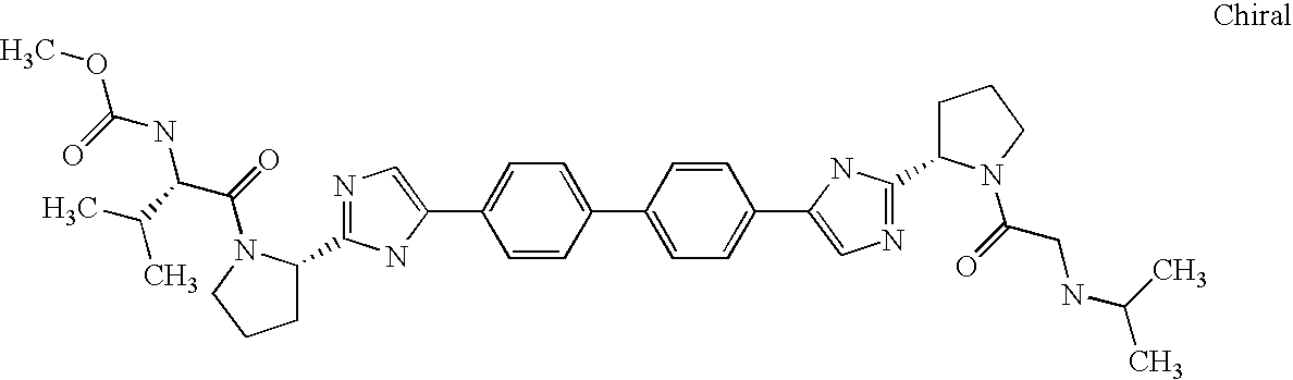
C1=CC(C2=CC=C(C3=CN=C(C4CCCN4C(=O)CNC(C)C)N3)C=C2)=CC=C1C1=CN=C(C2CCCN2C(=O)C(C(C)C)NC(OC)=O)N1
